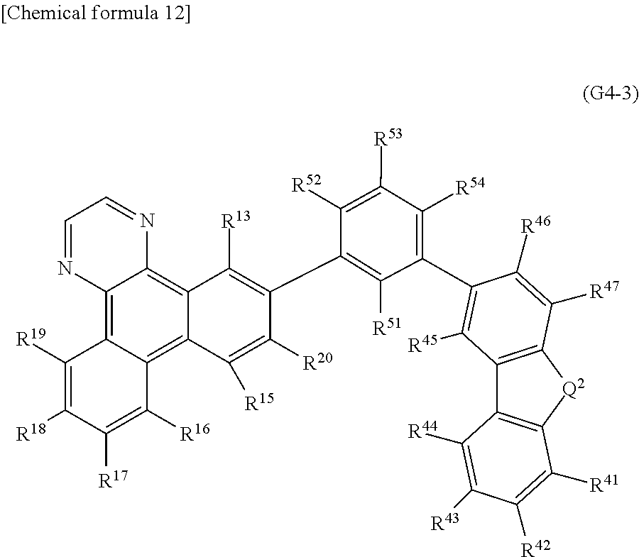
C1([R19])=C([R18])C([R17])=C([R16])C2=C3C(=C4C(=C12)N=CC=N4)C([R13])=C(C1=C([R51])C(C2=C([R45])C4=C([Q2]C5=C4C([R44])=C([R43])C([R42])=C5[R41])C([R47])=C2[R46])=C([R54])C([R53])=C1[R52])C([R20])=C3[R15]
